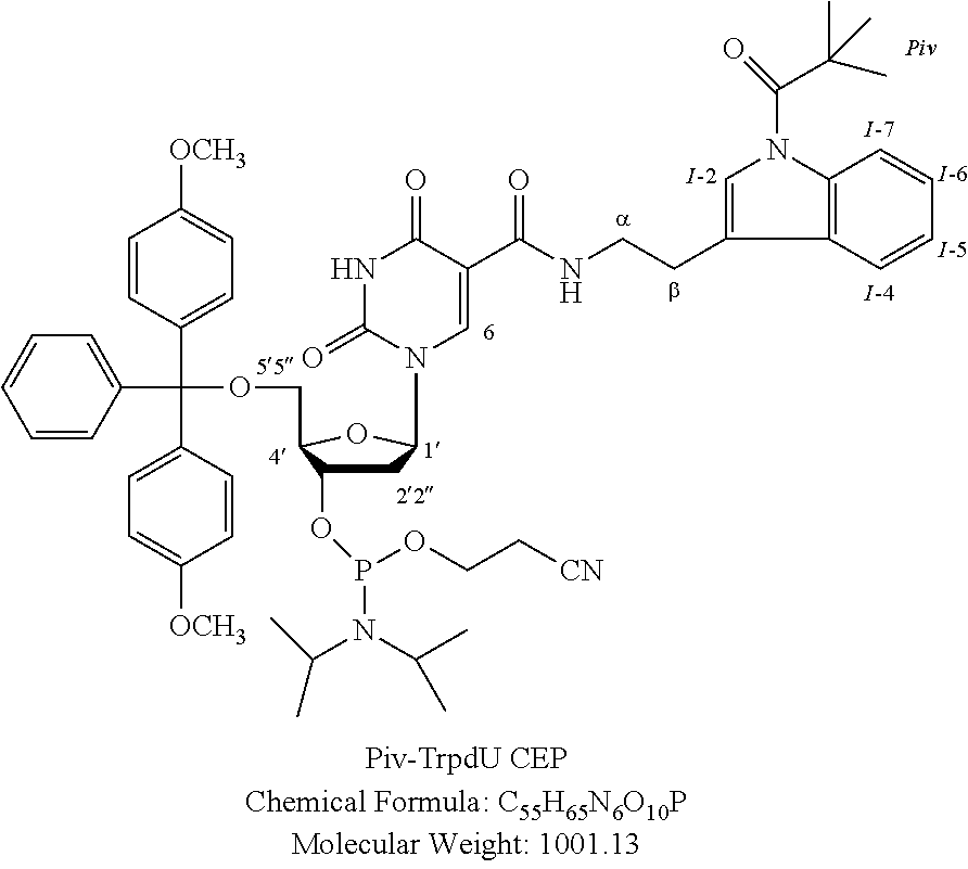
C1(C(C2=CC=C([OCH3])C=C2)(OCC2C(OP(N(C(C)C)C(C)C)OCC[CN])CC(N3C=C(C(NCCC4=CN(C(=O)C(C)(C)C)C5=C4C=CC=C5)=O)C(=O)NC3=O)O2)C2=CC=CC=C2)=CC=C([OCH3])C=C1
